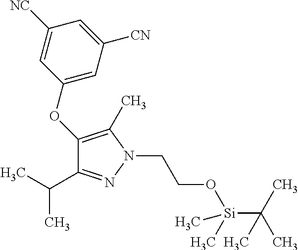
C1(OC2=CC([CN])=CC([NC])=C2)=C(C)N(CCO[Si](C(C)(C)C)(C)C)N=C1C(C)C
